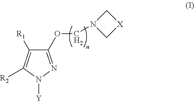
C1(OCN2C[X]C2)=NN([Y])C([R2])=C1[R1]
